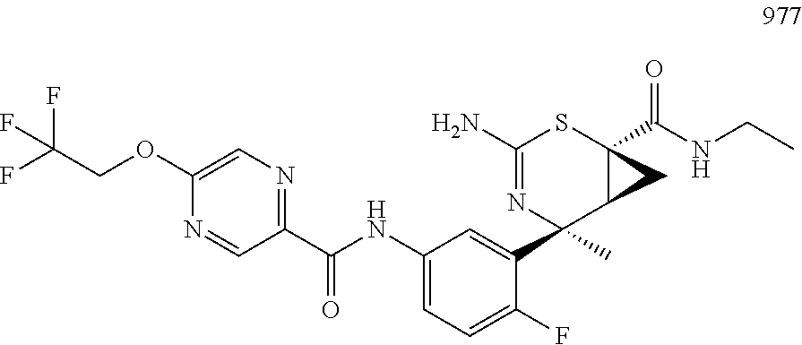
C1(C(NC2=CC=C(F)C(C3(C)C4C(C(NCC)=O)(SC(N)=N3)C4)=C2)=O)=NC=C(OCC(F)(F)F)N=C1
